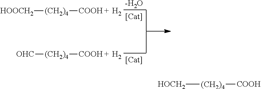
[HOOCH2][(CH2)4][COOH].[H2].[-H2O].[OHC][(CH2)4][COOH].[H2].[HOCH2][(CH2)4][COOH]
